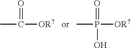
CC([OR7])=O.CP([OR7])(=O)O
